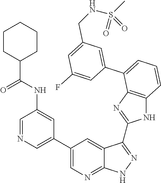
C1=C(C2=CC=CC3=C2N=C(C2=NNC4=NC=C(C5=CN=CC(NC(C6CCCCC6)=O)=C5)C=C42)N3)C=C(F)C=C1CNS(=O)(C)=O
